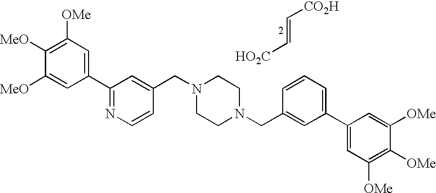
C1([OMe])=C([MeO])C([MeO])=CC(C2=NC=CC(CN3CCN(CC4=CC(C5=CC([OMe])=C([OMe])C([OMe])=C5)=CC=C4)CC3)=C2)=C1.C(=C[HO2C])[CO2H]
